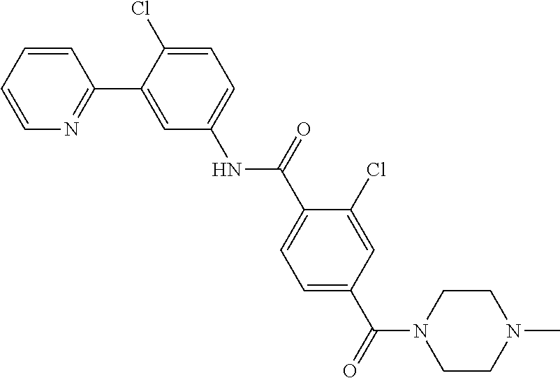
C1=CC=CN=C1C1=CC(NC(C2=CC=C(C(N3CCN(C)CC3)=O)C=C2Cl)=O)=CC=C1Cl
